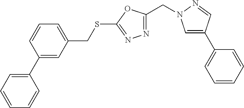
C1(C2=CC=CC=C2)=CC(CSC2=NN=C(CN3C=C(C4=CC=CC=C4)C=N3)O2)=CC=C1
